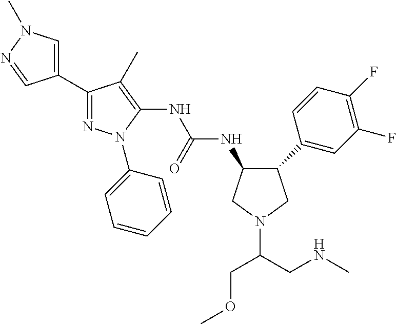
C1(C2=CC(F)=C(F)C=C2)CN(C(CNC)COC)CC1NC(NC1=C(C)C(C2=CN(C)N=C2)=NN1C1=CC=CC=C1)=O
